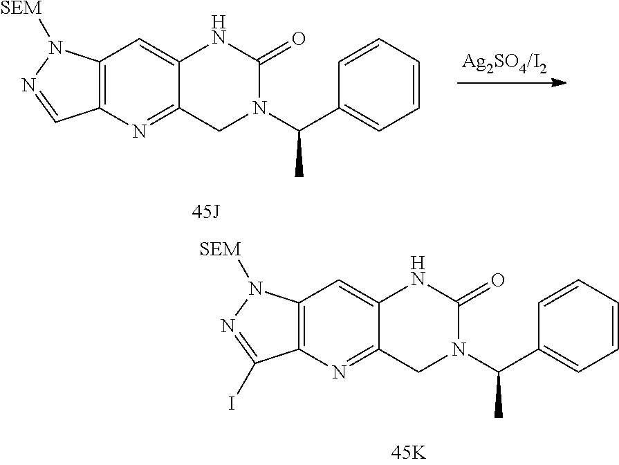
C12=C(N=C3C(=C1)NC(=O)N(C(C1=CC=CC=C1)C)C3)C=NN2[SEM].C12=C(N=C3C(=C1)NC(=O)N(C(C1=CC=CC=C1)C)C3)C(I)=NN2[SEM]
